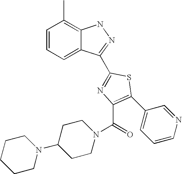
C1=CC=C2C(=C1C)NN=C2C1=NC(C(N2CCC(N3CCCCC3)CC2)=O)=C(C2=CC=CN=C2)S1
